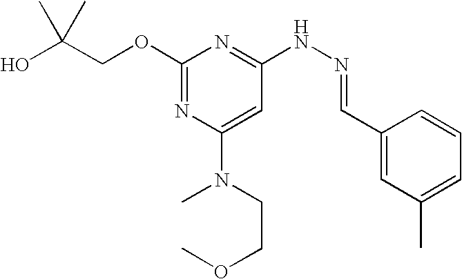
C1(OCC(O)(C)C)=NC(N(CCOC)C)=CC(NN=CC2=CC(C)=CC=C2)=N1
